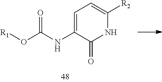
C1=C(NC(O[R1])=O)C(=O)NC([R2])=C1
